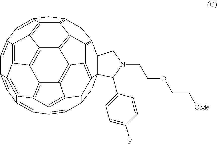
C1=C2C=C3C=C4C=C5C=C6CC7=C8C6=C6C5=C5C4=C3C3=C4C5=C6C5=C8C6=C(C7)C7C8(CC1=C1C8=C6C5=C4C1=C23)C(C1=CC=C(F)C=C1)N(CCOCC[OMe])C7
